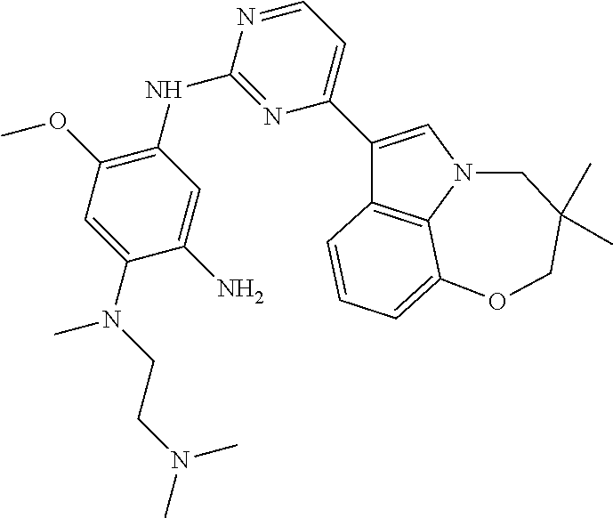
C1(NC2=C(OC)C=C(N(CCN(C)C)C)C(N)=C2)=NC(C2=CN3C4=C2C=CC=C4OCC(C)(C)C3)=CC=N1
